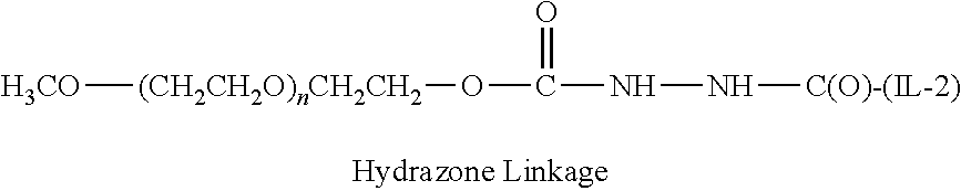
[H3CO][(CH2CH2O)nCH2CH2]OC(=O)NN[C(O)-(IL-2)]
